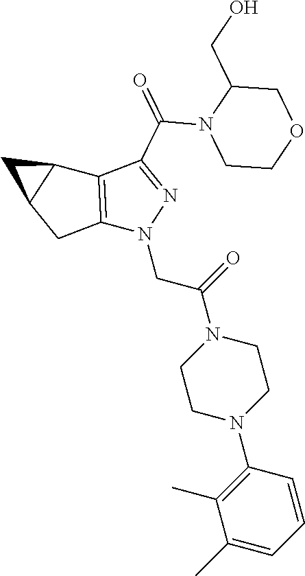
C(C1=NN(CC(=O)N2CCN(C3=C(C)C(C)=CC=C3)CC2)C2=C1C1C(C2)C1)(N1CCOCC1CO)=O
